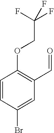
C1=CC(Br)=CC(C=O)=C1OCC(F)(F)F
